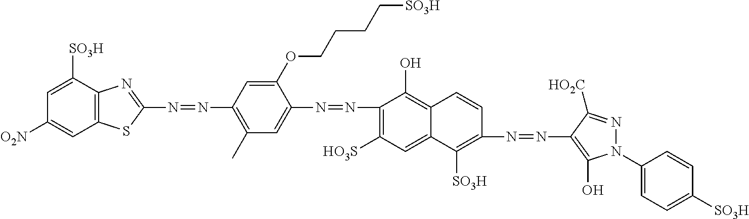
C1(N=NC2=CC(C)=C(N=NC3=NC4=C(S3)C=C([O2N])C=C4[SO3H])C=C2OCCCC[SO3H])=C([HO3S])C=C2C(=C1O)C=CC(N=NC1=C(O)N(C3=CC=C([SO3H])C=C3)N=C1[HO2C])=C2[SO3H]
